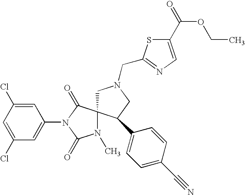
C1(Cl)=CC(Cl)=CC(N2C(=O)N(C)C3(C2=O)CN(CC2=NC=C(C(OCC)=O)S2)CC3C2=CC=C(C#N)C=C2)=C1
